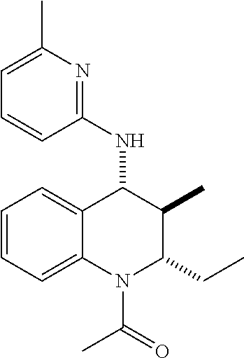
C1=CC=C2C(=C1)C(NC1=NC(C)=CC=C1)C(C)C(CC)N2C(=O)C
